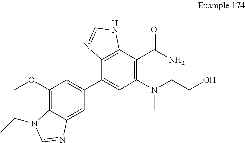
C1(OC)=C2C(=CC(C3=CC(N(CCO)C)=C(C(N)=O)C4=C3N=CN4)=C1)N=CN2CC
